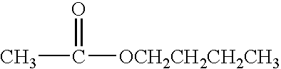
CC(=O)[OCH2CH2CH2CH3]
